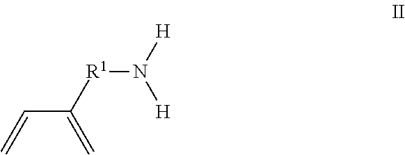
C=CC(=C)[R1]N([H])[H]
